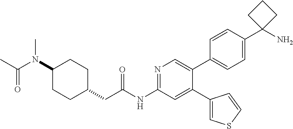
C1(N(C)C(C)=O)CCC(CC(NC2=NC=C(C3=CC=C(C4(N)CCC4)C=C3)C(C3=CSC=C3)=C2)=O)CC1
